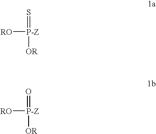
[RO][P-Z](=S)[OR].[RO][P-Z](=O)[OR]
